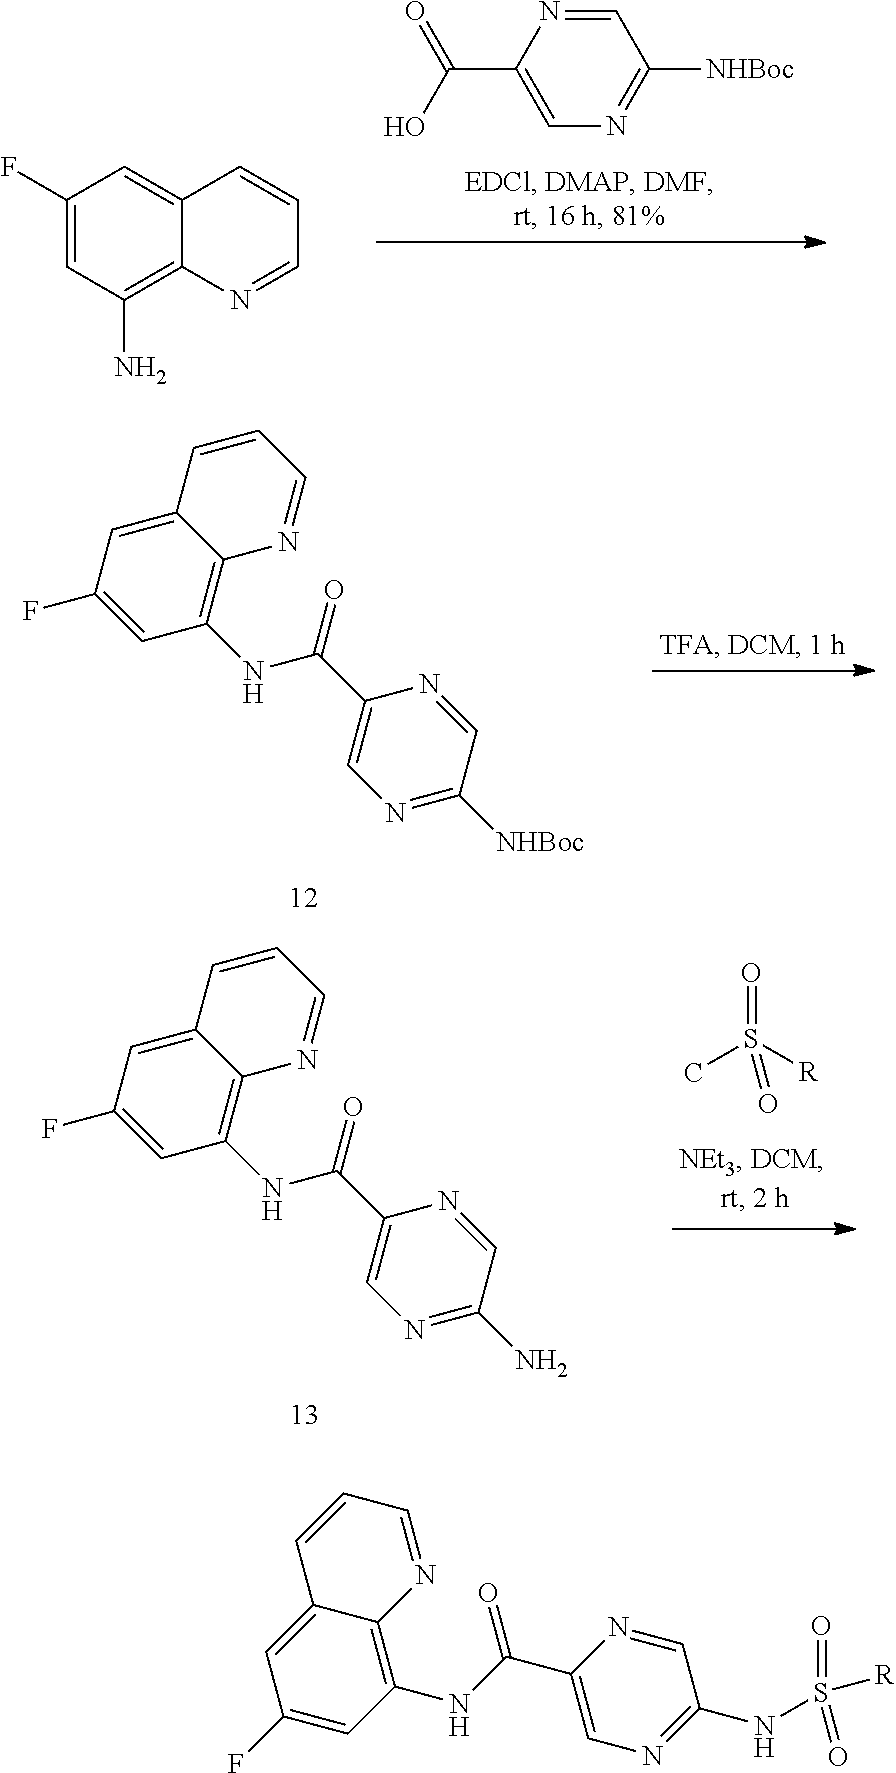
C1(F)=CC(N)=C2C(=C1)C=CC=N2.C1=NC(C(O)=O)=CN=C1[NHBoc].FC1=CC(NC(=O)C2=CN=C([NHBoc])C=N2)=C2C(=C1)C=CC=N2.CS(=O)([R])=O.FC1=CC(NC(=O)C2=CN=C(N)C=N2)=C2C(=C1)C=CC=N2.FC1=CC(NC(C2=CN=C(NS(=O)([R])=O)C=N2)=O)=C2C(=C1)C=CC=N2
